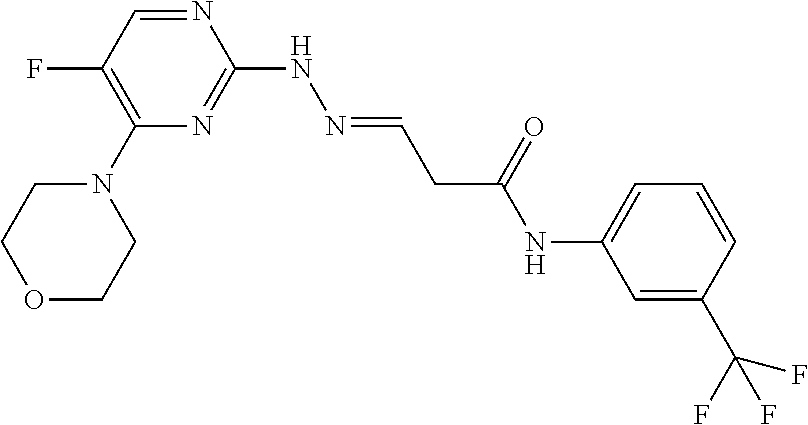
C1(N2CCOCC2)=C(F)C=NC(NN=CCC(NC2=CC=CC(C(F)(F)F)=C2)=O)=N1
